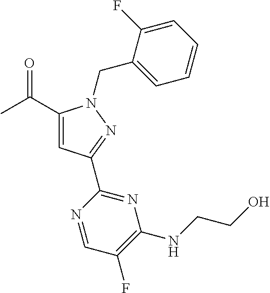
C(C1=CC(C2=NC(NCCO)=C(F)C=N2)=NN1CC1=CC=CC=C1F)(C)=O
